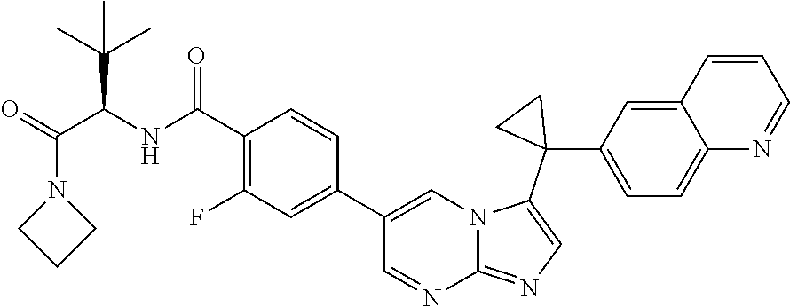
N(C(C1=C(F)C=C(C2=CN3C(=NC=C3C3(C4=CC=C5C(=C4)C=CC=N5)CC3)N=C2)C=C1)=O)C(C(=O)N1CCC1)C(C)(C)C
